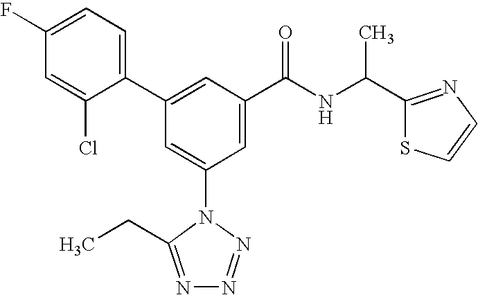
C1(C2=CC(C(NC(C3=NC=CS3)C)=O)=CC(N3C(CC)=NN=N3)=C2)=CC=C(F)C=C1Cl
